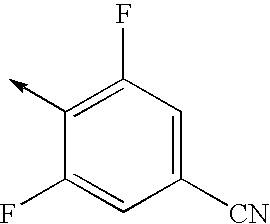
C1([CN])=CC(F)=C(->C)C(F)=C1
